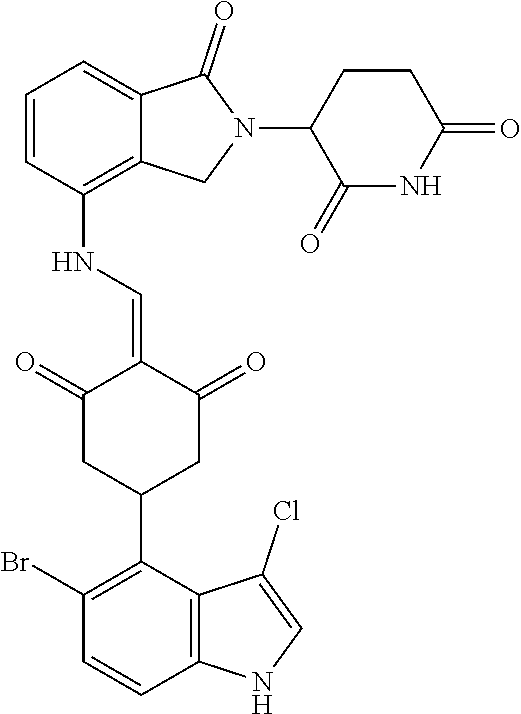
C1=CC(NC=C2C(=O)CC(C3=C(Br)C=CC4=C3C(Cl)=CN4)CC2=O)=C2C(=C1)C(=O)N(C1C(=O)NC(=O)CC1)C2
